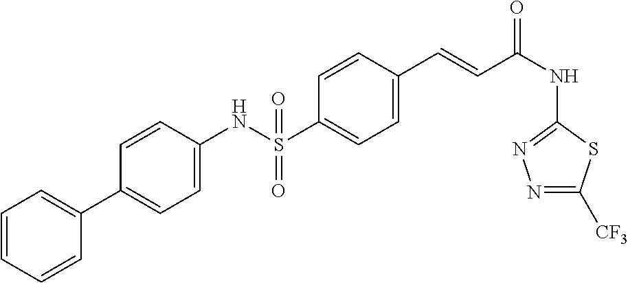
C1=CC(NS(C2=CC=C(C=CC(NC3=NN=C([CF3])S3)=O)C=C2)(=O)=O)=CC=C1C1=CC=CC=C1
